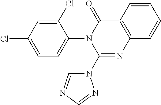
C1(Cl)=CC(Cl)=CC=C1N1C(N2C=NC=N2)=NC2=C(C1=O)C=CC=C2
